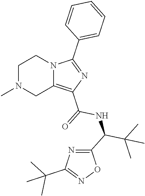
C1N(C)CC2=C(C(=O)NC(C(C)(C)C)C3=NC(C(C)(C)C)=NO3)N=C(C3=CC=CC=C3)N2C1
